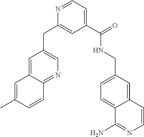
C1(C(NCC2=CC=C3C(=C2)C=CN=C3N)=O)=CC=NC(CC2=CN=C3C(=C2)C=C(C)C=C3)=C1
